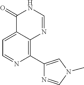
C1=C2C(=C(C3=CN(C)C=N3)N=C1)N=CNC2=O
